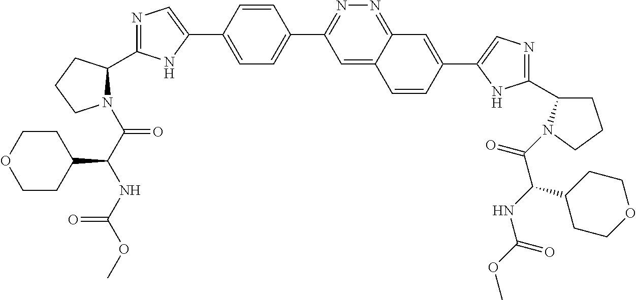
C1=C(C2=CN=C(C3N(C(C(NC(OC)=O)C4CCOCC4)=O)CCC3)N2)C=CC(C2=NN=C3C(=C2)C=CC(C2=CN=C(C4CCCN4C(=O)C(NC(OC)=O)C4CCOCC4)N2)=C3)=C1
